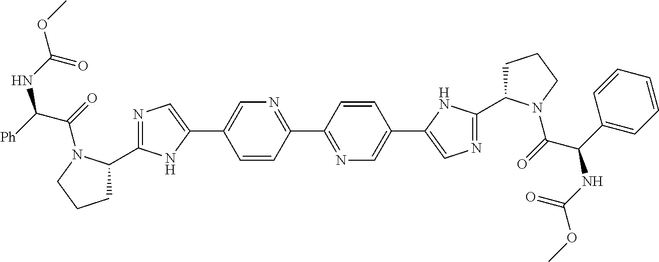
N1=C(C2CCCN2C(=O)C([Ph])NC(OC)=O)NC(C2=CN=C(C3=NC=C(C4=CN=C(C5CCCN5C(=O)C(NC(=O)OC)C5=CC=CC=C5)N4)C=C3)C=C2)=C1
